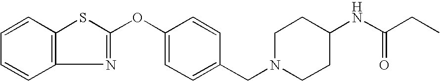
C1=CC2=C(C=C1)SC(OC1=CC=C(CN3CCC(NC(=O)CC)CC3)C=C1)=N2
